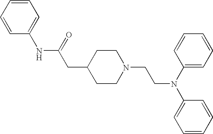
C1(NC(=O)CC2CCN(CCN(C3=CC=CC=C3)C3=CC=CC=C3)CC2)=CC=CC=C1
